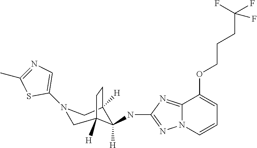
N1(C2=CN=C(C)S2)CC2([H])C(NC3=NN4C(=N3)C(OCCCC(F)(F)F)=CC=C4)([H])C([H])(C1)CC2
